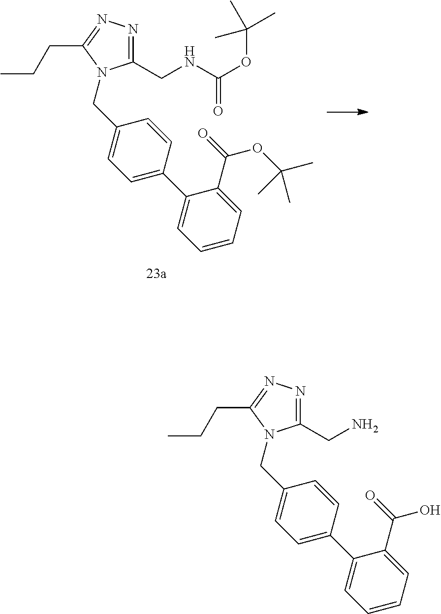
C1(CN)=NN=C(CCC)N1CC1=CC=C(C2=CC=CC=C2C(=O)O)C=C1.C1(CNC(OC(C)(C)C)=O)=NN=C(CCC)N1CC1=CC=C(C2=CC=CC=C2C(=O)OC(C)(C)C)C=C1
